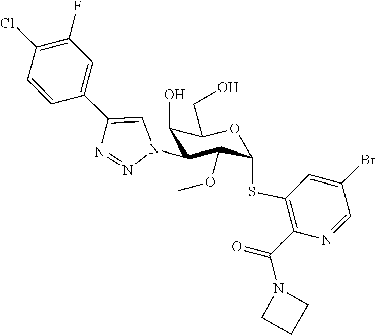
C1=CC(C2=CN(C3C(O)C(CO)OC(SC4=C(C(=O)N5CCC5)N=CC(Br)=C4)C3OC)N=N2)=CC(F)=C1Cl
